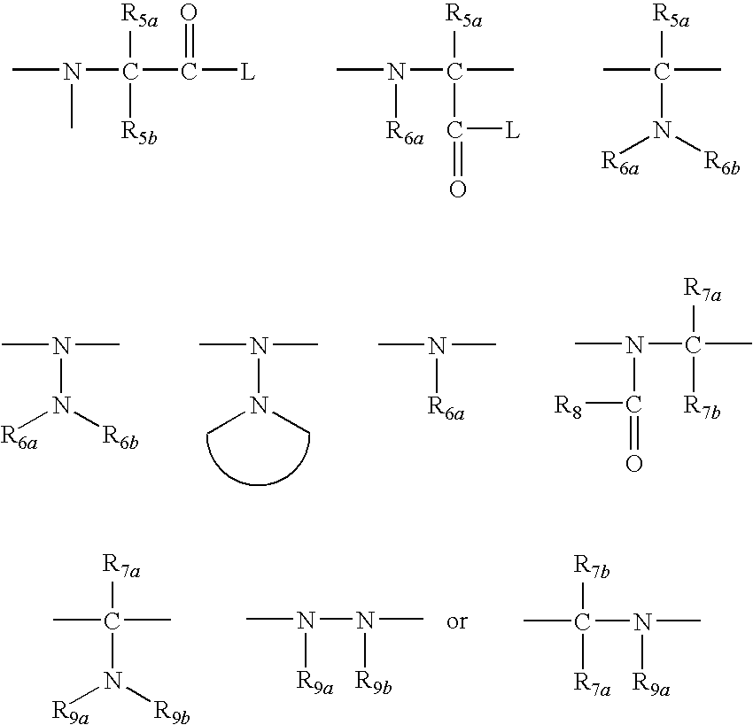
CC([R7a])(N(C)[R9a])[R7b].CN([R9a])N(C)[R9b].CC(N([R9b])[R9a])(C)[R7a].CN(C)C([R5a])(C(=O)[L])[R5b].CN([R6a])C([R5a])(C(=O)[L])C.CC([R5a])(N([R6b])[R6a])C.CN(N(C)C)C.CN([R6a])C.CN(N([R6b])[R6a])C.CN(C(=O)[R8])C([R7a])([R7b])C
